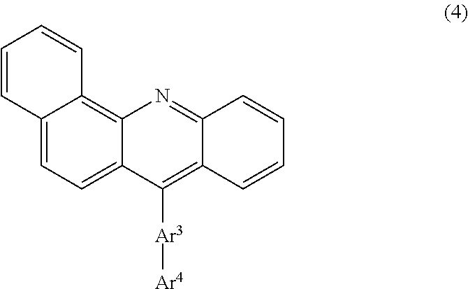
C12=CC=C3C(=C1C=CC=C2)N=C1C(=C3[Ar3][Ar4])C=CC=C1
